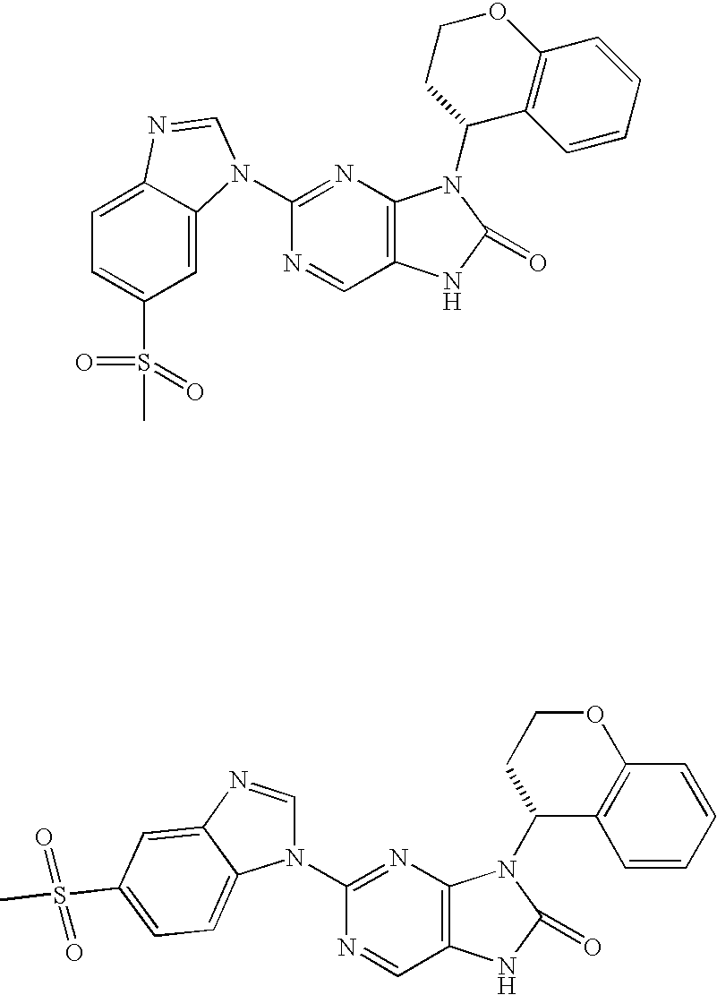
N1=C(N2C=NC3=CC(S(=O)(=O)C)=CC=C23)N=CC2=C1N(C1CCOC3=C1C=CC=C3)C(=O)N2.N1=C(N2C3=CC(S(=O)(C)=O)=CC=C3N=C2)N=CC2=C1N(C1CCOC3=C1C=CC=C3)C(=O)N2
